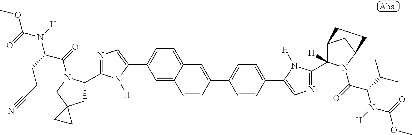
C1=C2C(=CC=C1C1=CN=C(C3CC4(CN3C(C(N(C(OC)=O)[H])CCC#N)=O)CC4)N1[H])C=C(C1=CC=C(C3=CN=C(C4([H])C5CC(N4C(=O)C(C(C)C)N([H])C(=O)OC)CC5)N3[H])C=C1)C=C2
